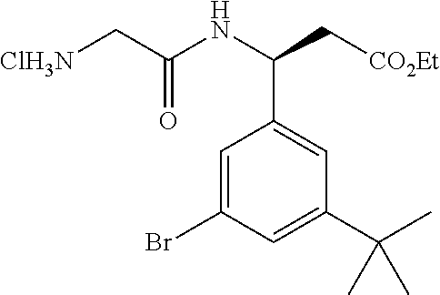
C1=C(Br)C=C(C(C)(C)C)C=C1C(NC(C[ClH3N])=O)C[CO2Et]
